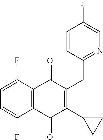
C1=C(F)C2=C(C(F)=C1)C(=O)C(C1CC1)=C(CC1=NC=C(F)C=C1)C2=O
